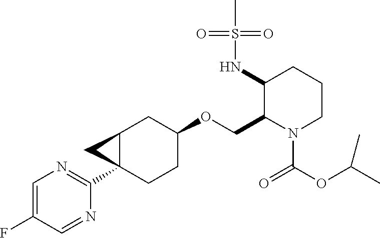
C12C(C3=NC=C(F)C=N3)(CCC(OCC3N(C(OC(C)C)=O)CCCC3NS(C)(=O)=O)C1)C2
